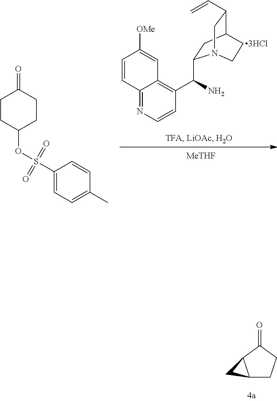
C1=CC2=NC=CC(C(N)C3CC4C(C=C)CN3CC4)=C2C=C1[OMe].O=C1CCC(OS(C2=CC=C(C)C=C2)(=O)=O)CC1.[MeTHF].C12CCC(=O)C1C2
